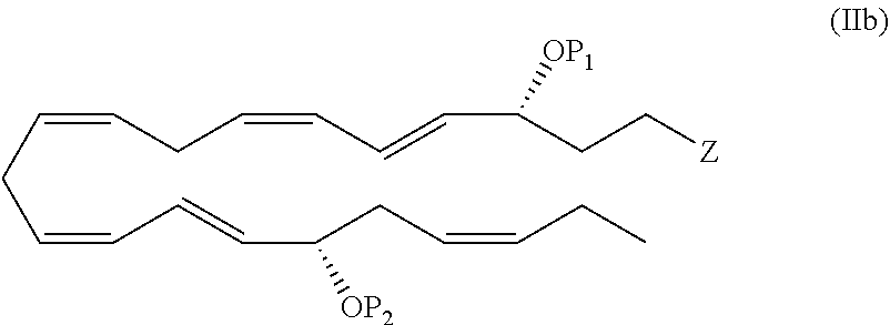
C(C=CC=CC(CC=CCC)[OP2])C=CCC=CC=CC(CC[Z])[OP1]
